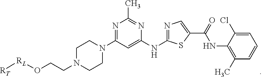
C1N(CCO[RL][RT])CCN(C2=NC(C)=NC(NC3=NC=C(C(=O)NC4=C(C)C=CC=C4Cl)S3)=C2)C1
